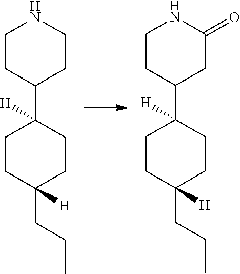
C1CC(C2([H])CCC(CCC)([H])CC2)CCN1.C1CC(C2([H])CCC(CCC)([H])CC2)CC(=O)N1
